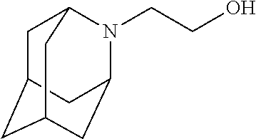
C1C2CC3CC(N(CCO)C1C3)C2
